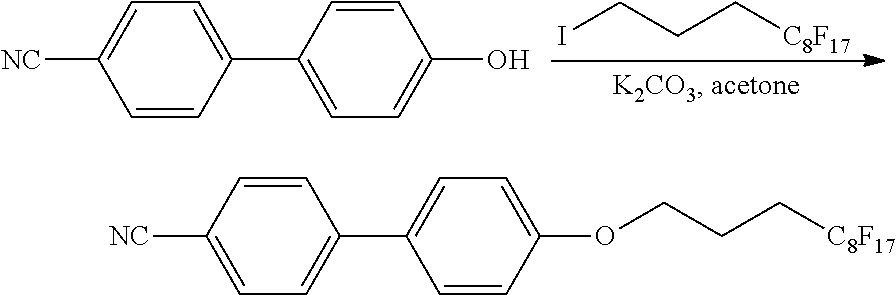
C1=CC(C2=CC=C([NC])C=C2)=CC=C1O.ICCC[C8F17].C1=C(OCCC[C8F17])C=CC(C2=CC=C([NC])C=C2)=C1
